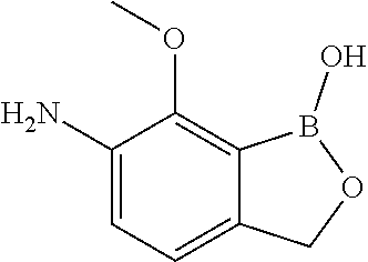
C1(N)=CC=C2C(=C1OC)B(O)OC2
